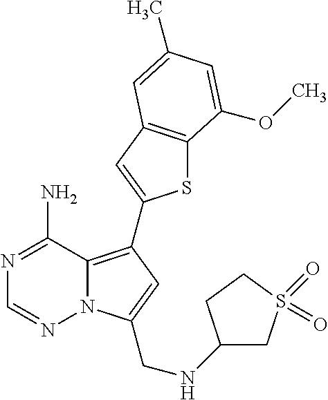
C12=C(C3=CC4=C(S3)C(OC)=CC(C)=C4)C=C(CNC3CS(=O)(=O)CC3)N1N=CN=C2N
